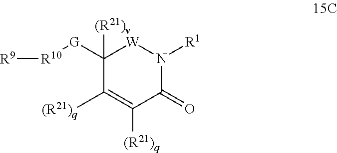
C1([G][R10][R9])([(R21)v])C([(R21)q])=C([(R21)q])C(=O)N([R1])[W]1
